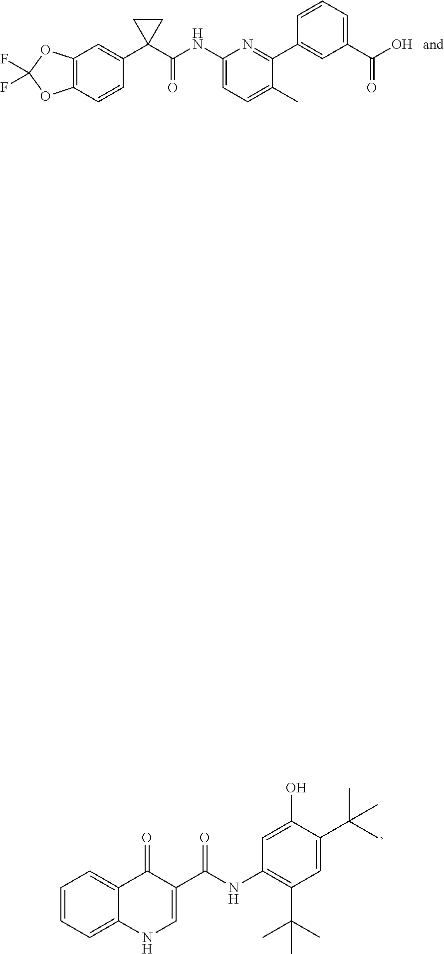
C1=C(O)C(C(C)(C)C)=CC(C(C)(C)C)=C1NC(C1=CNC2=CC=CC=C2C1=O)=O.C12=C(C=CC(C3(C(NC4=CC=C(C)C(C5=CC(C(O)=O)=CC=C5)=N4)=O)CC3)=C1)OC(F)(F)O2
